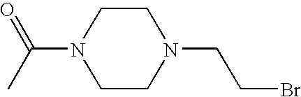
N1(C(C)=O)CCN(CCBr)CC1
